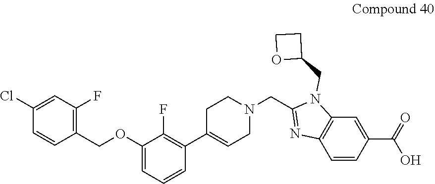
O(C1=CC=CC(C2=CCN(CC3=NC4=C(N3CC3CCO3)C=C(C(O)=O)C=C4)CC2)=C1F)CC1=C(F)C=C(Cl)C=C1
